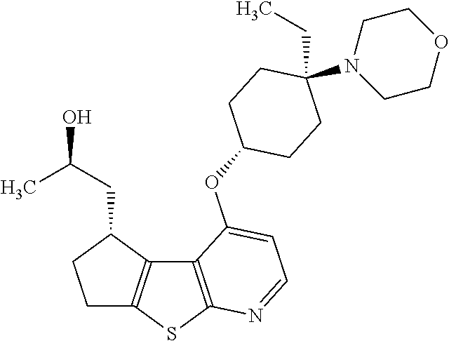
C12=C(SC3=C1C(CC(C)O)CC3)N=CC=C2OC1CCC(CC)(N2CCOCC2)CC1
